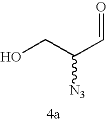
OCC(C=O)[N3]
